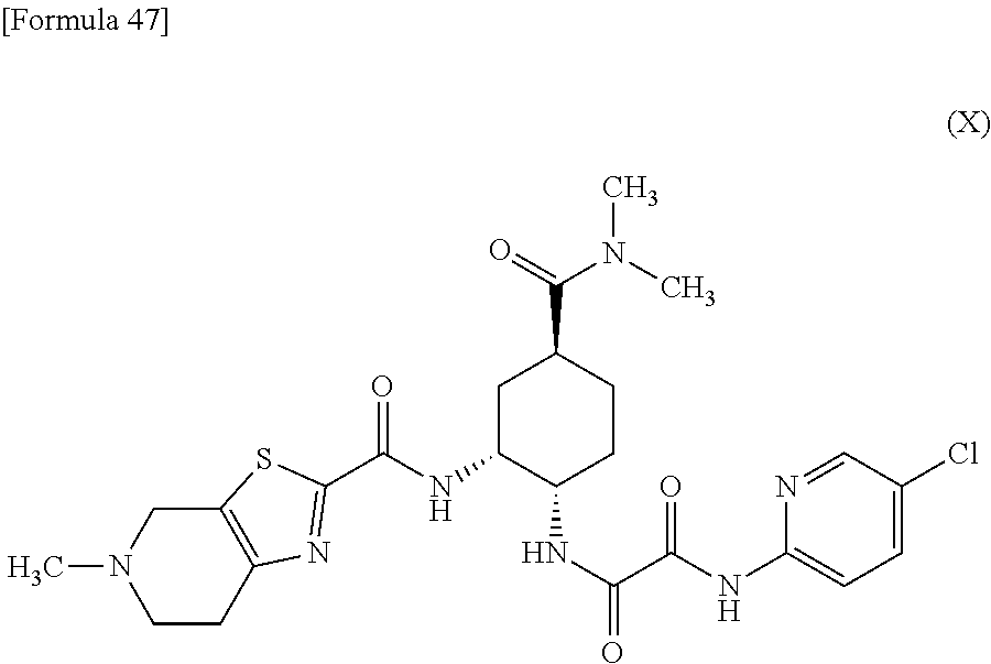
C12=C(CCN(C)C1)N=C(C(NC1C(NC(C(NC3=CC=C(Cl)C=N3)=O)=O)CCC(C(=O)N(C)C)C1)=O)S2
